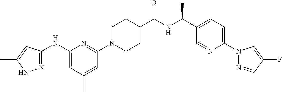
C1(NC2=NNC(C)=C2)=CC(C)=CC(N2CCC(C(NC(C3=CC=C(N4N=CC(F)=C4)N=C3)C)=O)CC2)=N1
